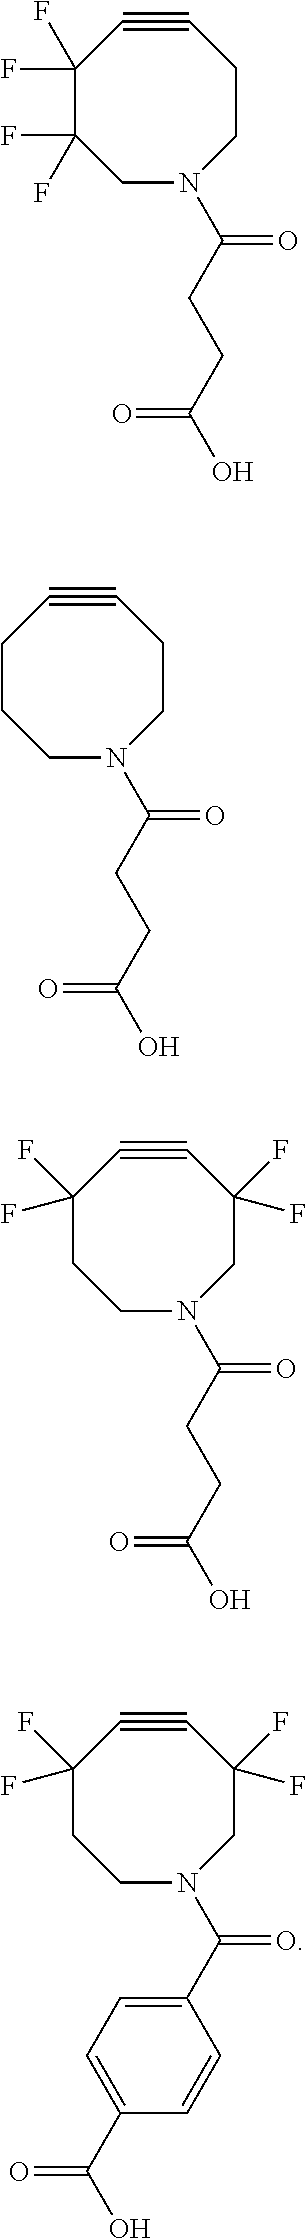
C1N(C(CCC(=O)O)=O)CCC#CC(F)(F)C1(F)F.C1N(C(CCC(=O)O)=O)CCC#CCC1.C1N(C(CCC(=O)O)=O)CC(F)(F)C#CC(F)(F)C1.C1N(C(C2=CC=C(C(=O)O)C=C2)=O)CC(F)(F)C#CC(F)(F)C1
